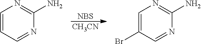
[CH3CN].C1=C(Br)C=NC(N)=N1.[NBS].C1=CC=NC(N)=N1
